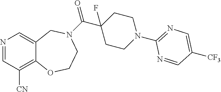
N1=CC([CN])=C2C(=C1)CN(C(C1(F)CCN(C3=NC=C([CF3])C=N3)CC1)=O)CCO2
